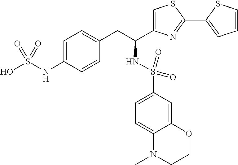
C1=C(NS(O)(=O)=O)C=CC(CC(C2=CSC(C3=CC=CS3)=N2)NS(C2=CC=C3C(=C2)OCCN3C)(=O)=O)=C1
